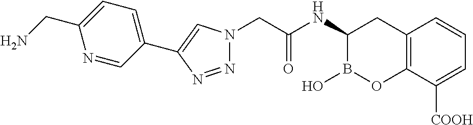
C12=C(C([COOH])=CC=C1)OB(O)C(NC(CN1N=NC(C3=CC=C(CN)N=C3)=C1)=O)C2
